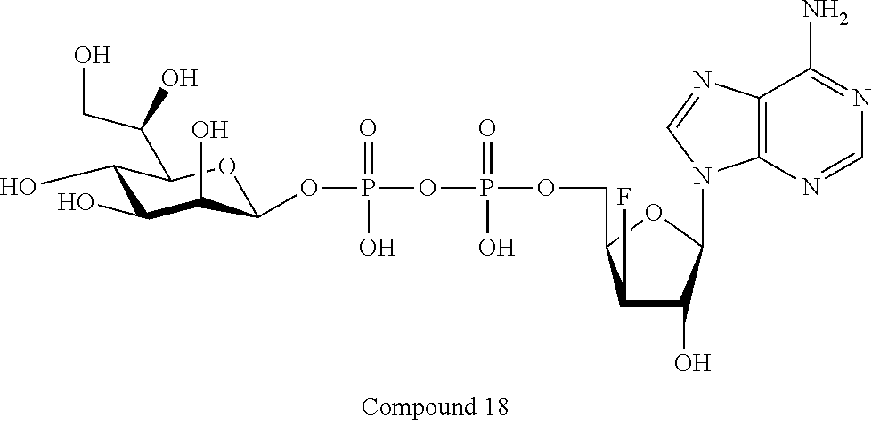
C1(O)C(O)C(O)C(OP(=O)(O)OP(=O)(O)OCC2C(F)C(O)C(N3C4=C(N=C3)C(N)=NC=N4)O2)OC1C(CO)O
